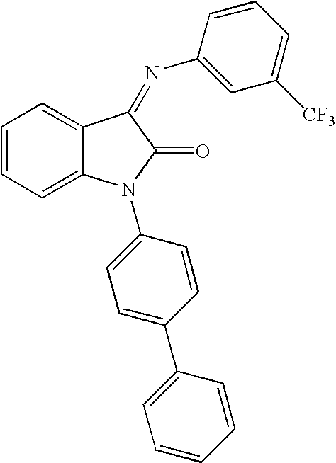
C1=CC=C2C(=C1)C(=NC1=CC([CF3])=CC=C1)C(=O)N2C1=CC=C(C2=CC=CC=C2)C=C1
